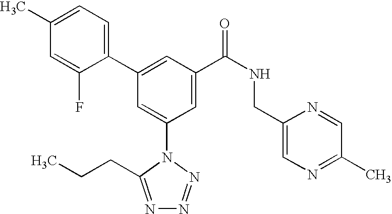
C1(C2=CC(C(NCC3=CN=C(C)C=N3)=O)=CC(N3C(CCC)=NN=N3)=C2)=CC=C(C)C=C1F
